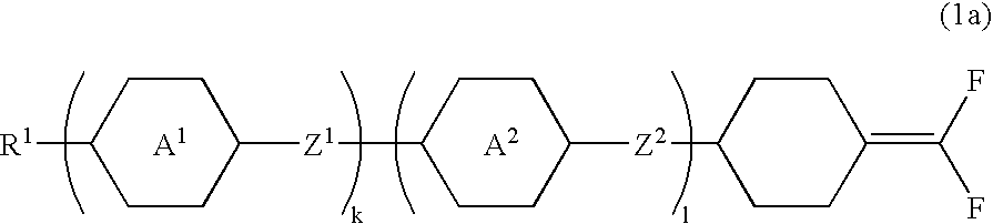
[A1].[A2].[R1]C1CCC([Z1]C2CCC([Z2]C3CCC(=C(F)F)CC3)CC2)CC1
